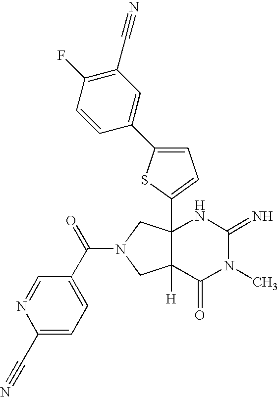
C12(C3=CC=C(C4=CC(C#N)=C(F)C=C4)S3)C([H])(C(=O)N(C)C(=N)N1)CN(C(=O)C1=CC=C(C#N)N=C1)C2
